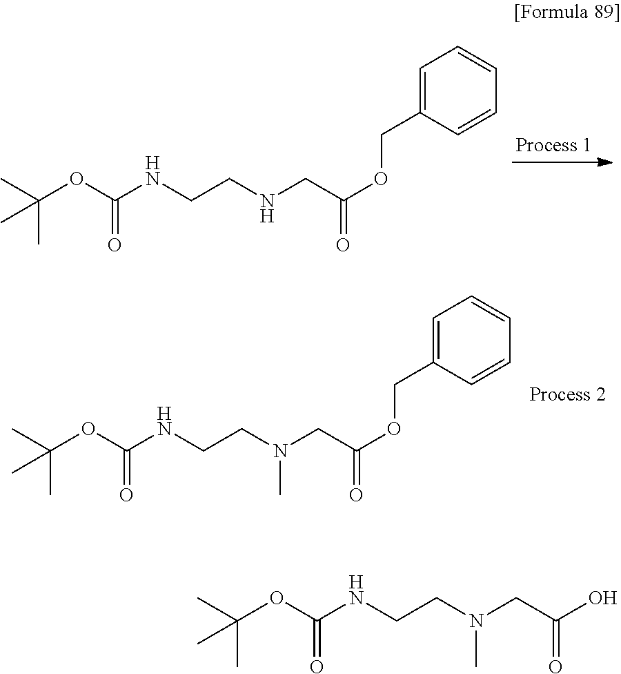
N(CCNC(OC(C)(C)C)=O)CC(OCC1=CC=CC=C1)=O.N(CCNC(OC(C)(C)C)=O)(CC(OCC1=CC=CC=C1)=O)C.N(CCNC(OC(C)(C)C)=O)(CC(O)=O)C
